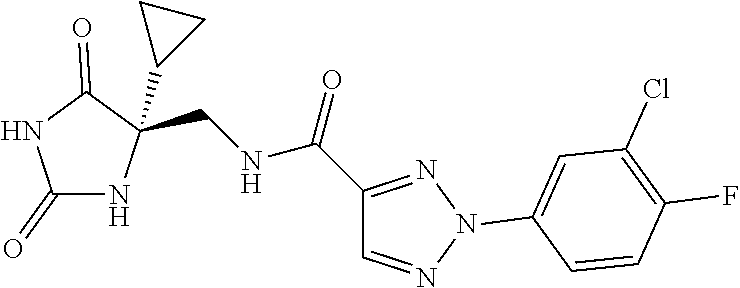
C1(=O)NC(CNC(=O)C2=NN(C3=CC(Cl)=C(F)C=C3)N=C2)(C2CC2)C(=O)N1
